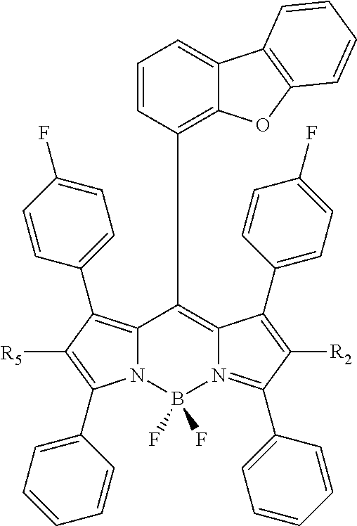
N12C(=C(C3=CC=C(F)C=C3)C([R5])=C1C1=CC=CC=C1)C(C1=C3C(=CC=C1)C1=C(O3)C=CC=C1)=C1N(=C(C3=CC=CC=C3)C([R2])=C1C1=CC=C(F)C=C1)B2(F)F
